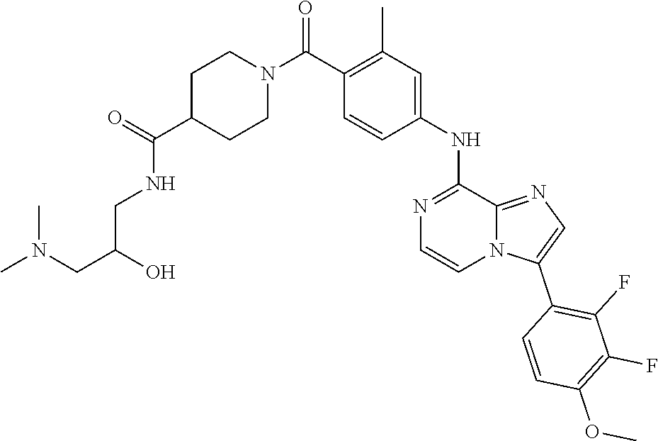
C1(C(N2CCC(C(=O)NCC(CN(C)C)O)CC2)=O)=C(C)C=C(NC2=NC=CN3C2=NC=C3C2=C(F)C(F)=C(OC)C=C2)C=C1
